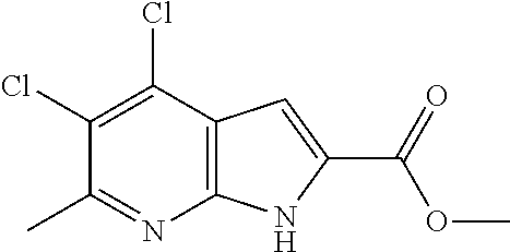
C12=C(C(Cl)=C(Cl)C(C)=N1)C=C(C(=O)OC)N2
